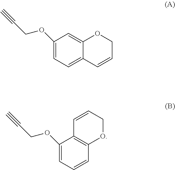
C1(OCC#C)=CC=C2C(=C1)OCC=C2.C1(OCC#C)=CC=CC2=C1C=CCO2
